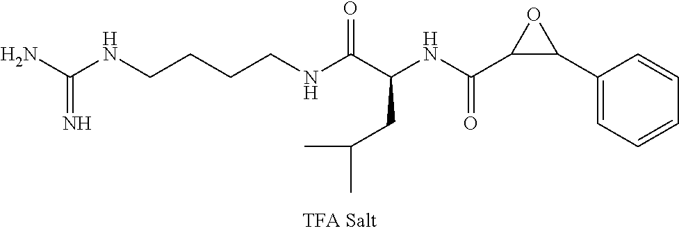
N(C(C(NC(C1C(C2=CC=CC=C2)O1)=O)CC(C)C)=O)CCCCNC(N)=N
